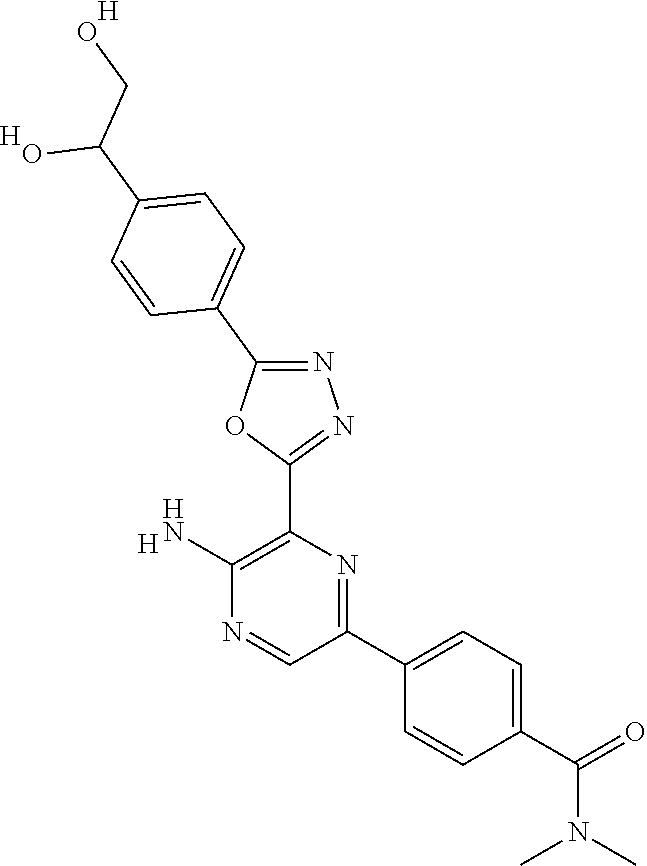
[H].C1(N)=C(C2=NN=C(C3=CC=C(C(CO)O)C=C3)O2)N=C(C2=CC=C(C(=O)N(C)C)C=C2)C=N1.[H].[H]
